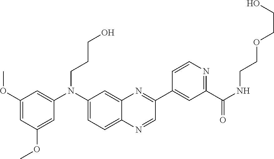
C1=C(N(C2=CC=C3C(=C2)N=C(C2=CC(C(NCCOCCO)=O)=NC=C2)C=N3)CCCO)C=C(OC)C=C1OC
